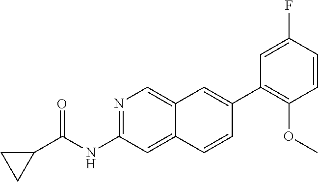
N1=C(NC(=O)C2CC2)C=C2C(=C1)C=C(C1=C(OC)C=CC(F)=C1)C=C2
